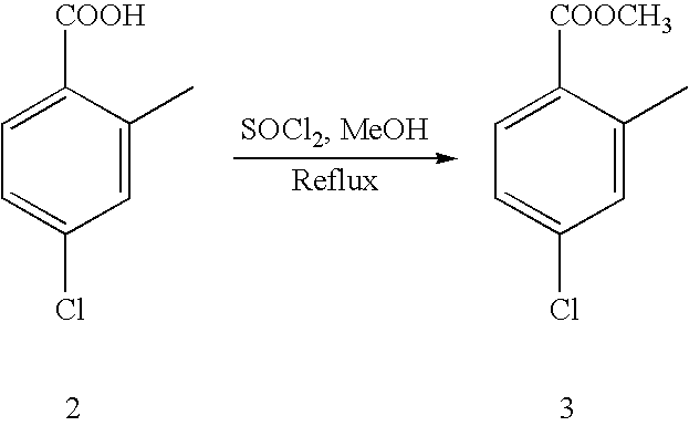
C1=C(C)C([COOH])=CC=C1Cl.C1=C(C)C([COOCH3])=CC=C1Cl
